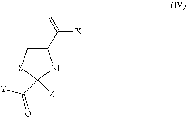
C1(C([X])=O)CSC([Z])(C([Y])=O)N1
